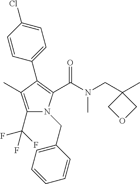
C1(C(F)(F)F)=C(C)C(C2=CC=C(Cl)C=C2)=C(C(N(CC2(C)COC2)C)=O)N1CC1=CC=CC=C1
